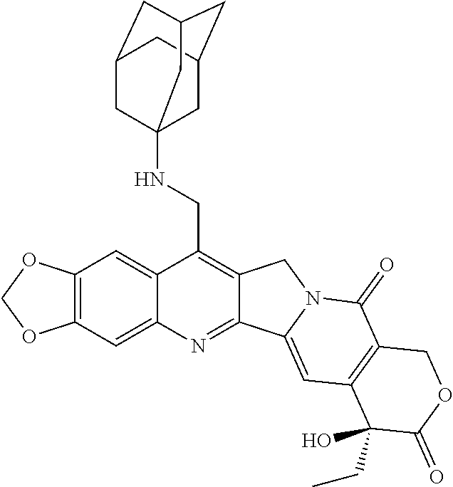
O1COC2=C1C=C1C(CNC34CC5CC(CC(C3)C5)C4)=C3C(=NC1=C2)C1=CC2=C(C(=O)N1C3)COC(=O)C2(O)CC
